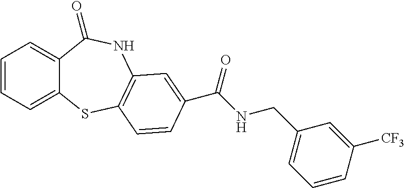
C1=CC=C2C(=C1)C(=O)NC1=C(S2)C=CC(C(NCC2=CC=CC([CF3])=C2)=O)=C1
